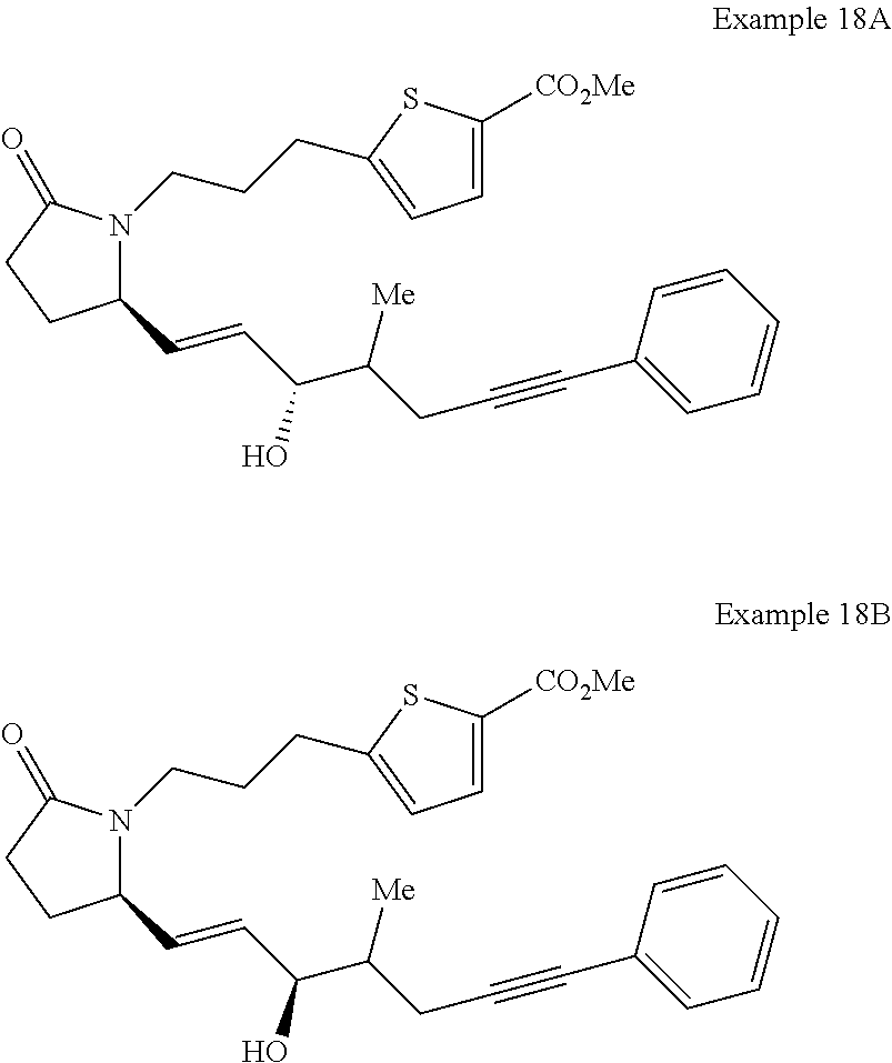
C1(C=CC(C(CC#CC2=CC=CC=C2)[Me])O)N(CCCC2=CC=C([CO2Me])S2)C(=O)CC1.C1(C=CC(C(CC#CC2=CC=CC=C2)[Me])O)N(CCCC2=CC=C([CO2Me])S2)C(=O)CC1
